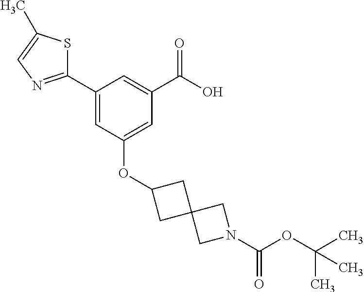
OC(C1=CC(C2=NC=C(C)S2)=CC(OC2CC3(C2)CN(C(OC(C)(C)C)=O)C3)=C1)=O
